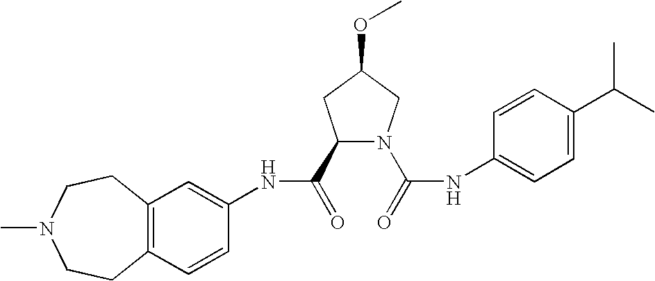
C12=C(C=CC(NC(=O)C3N(C(=O)NC4=CC=C(C(C)C)C=C4)CC(OC)C3)=C1)CCN(C)CC2
